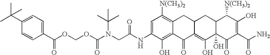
C1(C(C)(C)C)=CC=C(C(OCOC(N(CC(NC2=CC([N(CH3)2])=C3C(=C2O)C(=O)C2=C(O)C4(O)C(CC2C3)C([N(CH3)2])C(O)=C(C(N)=O)C4=O)=O)C(C)(C)C)=O)=O)C=C1
